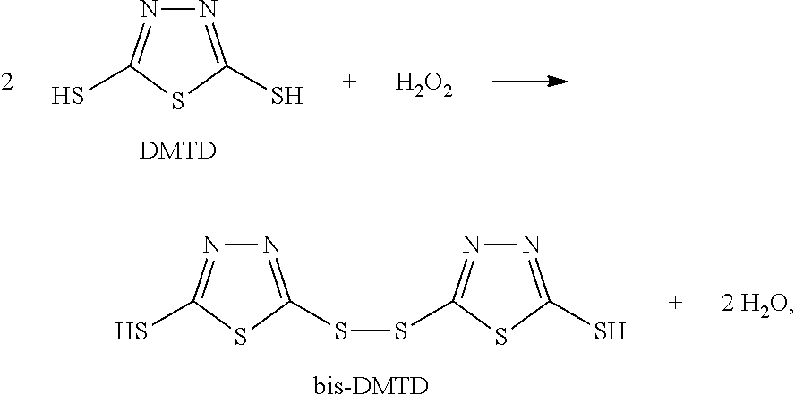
N1=C(S)SC(S)=N1.[DMTD].[H2O2].[bis-DMTD].N1=C(SSC2=NN=C(S)S2)SC(S)=N1.[2 H2O]
